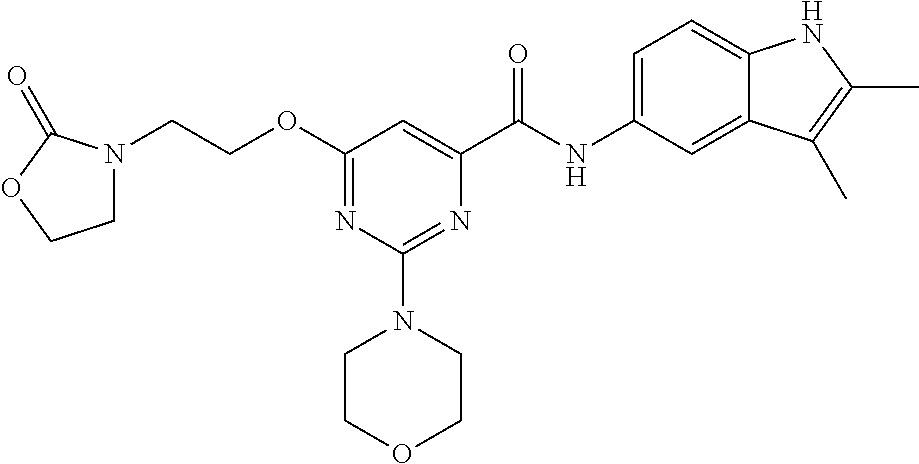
C1(NC(C2=CC(OCCN3CCOC3=O)=NC(N3CCOCC3)=N2)=O)=CC=C2C(=C1)C(C)=C(C)N2
